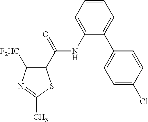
C1=CC=C(NC(C2=C([F2HC])N=C(C)S2)=O)C(C2=CC=C(Cl)C=C2)=C1
